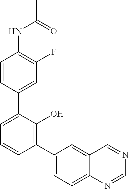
C1=CC(C2=CC=CC(C3=CC=C4C(=C3)C=NC=N4)=C2O)=CC(F)=C1NC(C)=O
